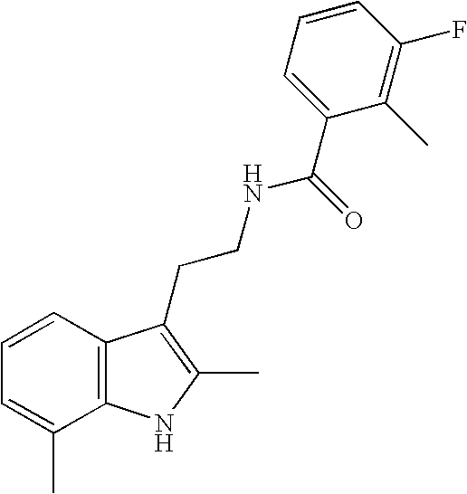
C1=CC2=C(C(C)=C1)NC(C)=C2CCNC(=O)C1=CC=CC(F)=C1C
